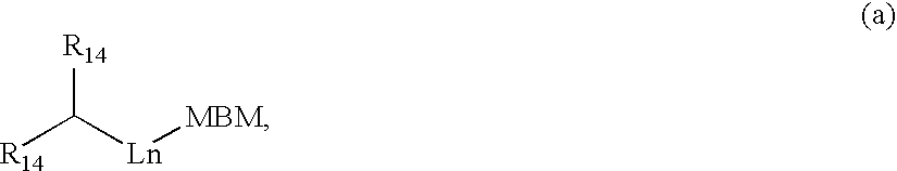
[R14]C([R14])[Ln][MBM]
